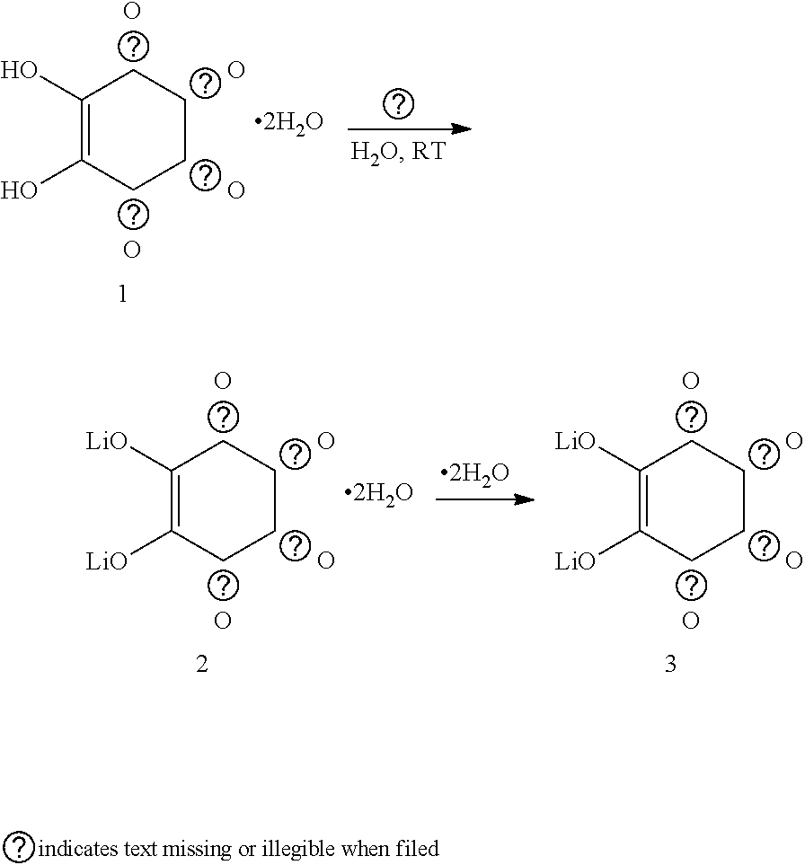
C1(O)=C(O)CCCC1.O.O.O.O.C1([LiO])=C([LiO])CCCC1.O.O.O.O.C1([LiO])=C([LiO])CCCC1.O.O.O.O
